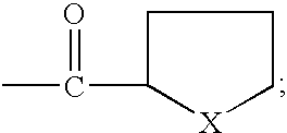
C1C(C(C)=O)[X]CC1
